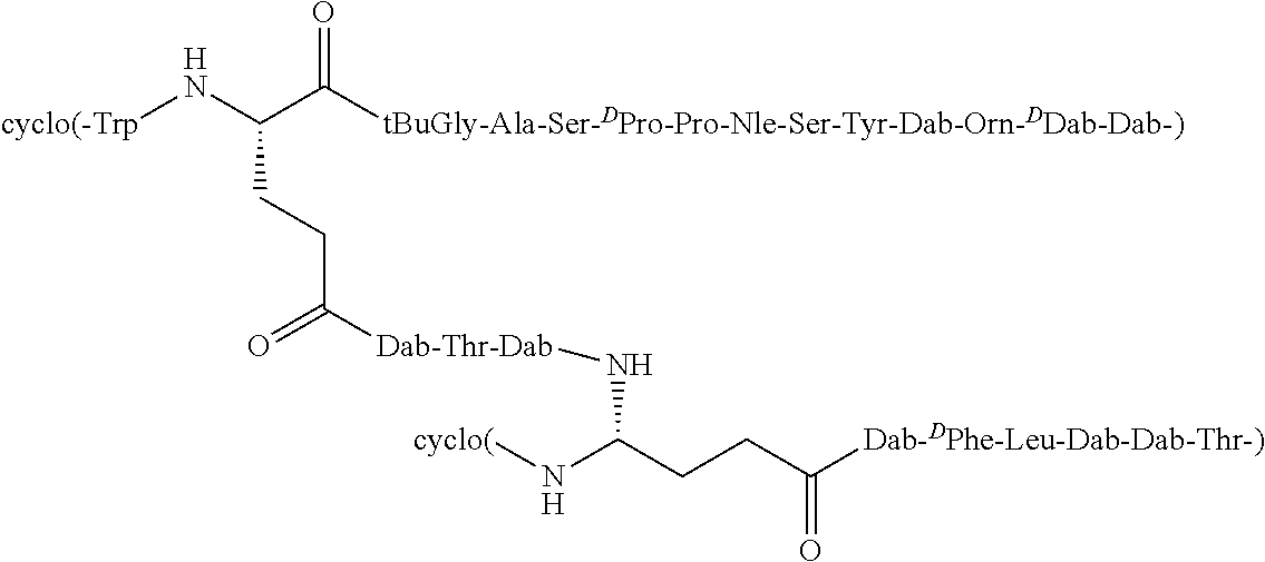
[tBuGly-Ala-Ser-DPro-Pro-Nle-Ser-Tyr-Dab-Orn-DDab-Dab-)]C(C(N[cyclo(-Trp])CCC(=O)[Dab-Thr-Dab]NC(CCC([Dab-DPhe-Leu-Dab-Dab-Thr-)])=O)N[cyclo(])=O
